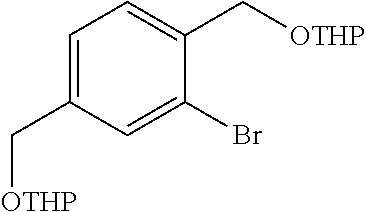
C1=C(C[OTHP])C=C(Br)C(C[OTHP])=C1
